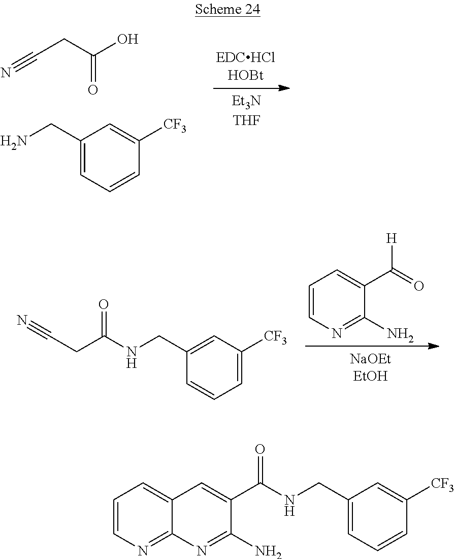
N#CCC(O)=O.C1(CN)=CC=CC([CF3])=C1.C1=C([CF3])C=C(CNC(CC#N)=O)C=C1.C1=CN=C(N)C(C(=O)[H])=C1.C1=CN=C2C(=C1)C=C(C(NCC1=CC=CC([CF3])=C1)=O)C(N)=N2
